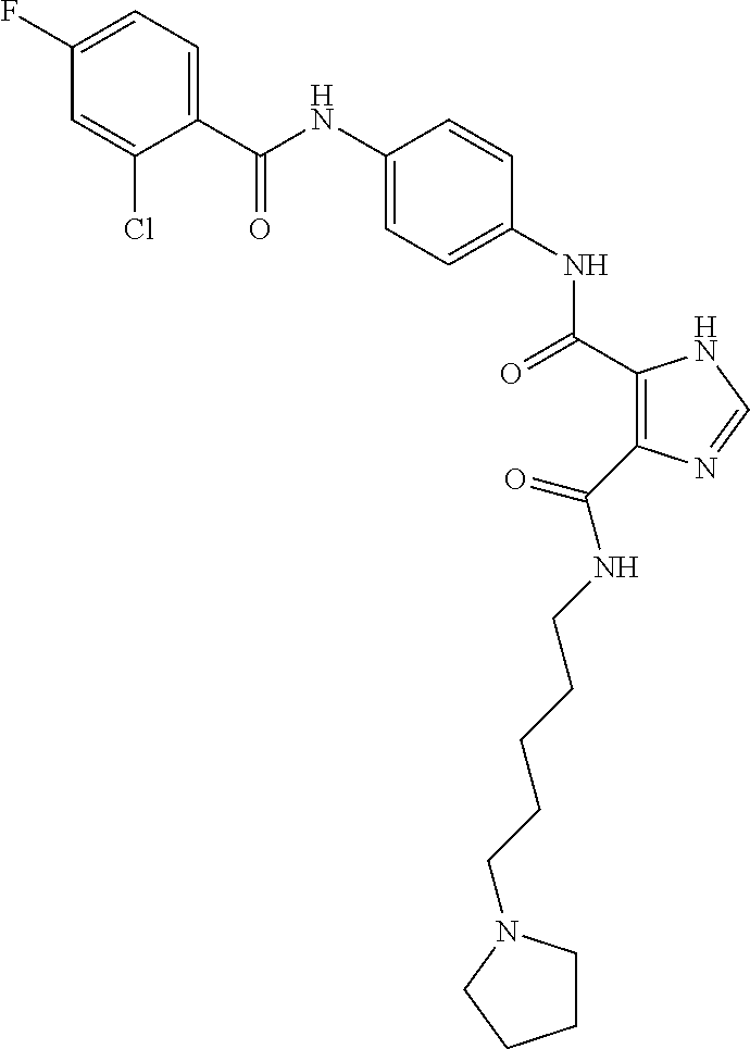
C(NC1=CC=C(NC(=O)C2=C(C(NCCCCCN3CCCC3)=O)N=CN2)C=C1)(=O)C1=CC=C(F)C=C1Cl
